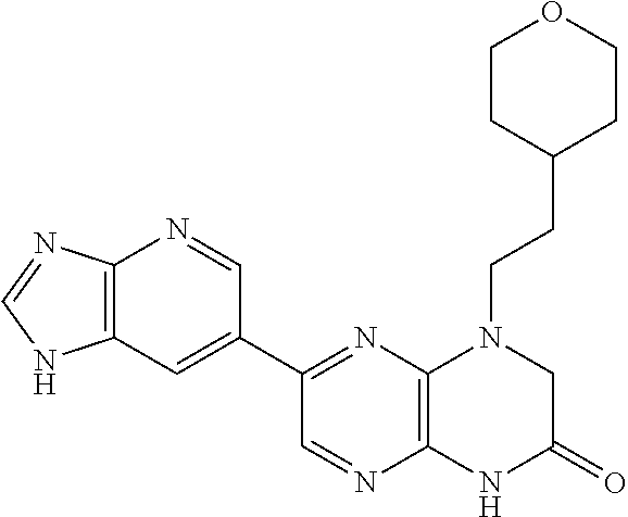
C12=C(N=C(C3=CC4=C(N=C3)N=CN4)C=N1)N(CCC1CCOCC1)CC(=O)N2
